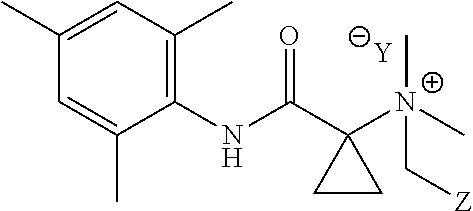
[Y].C1=C(C)C(NC(C2([N+](C[Z])(C)C)CC2)=O)=C(C)C=C1C
